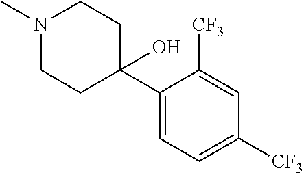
N1(C)CCC(C2=CC=C([CF3])C=C2[CF3])(O)CC1
